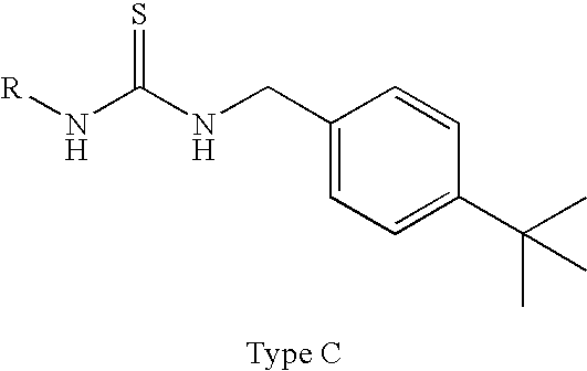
[R]NC(NCC1=CC=C(C(C)(C)C)C=C1)=S
